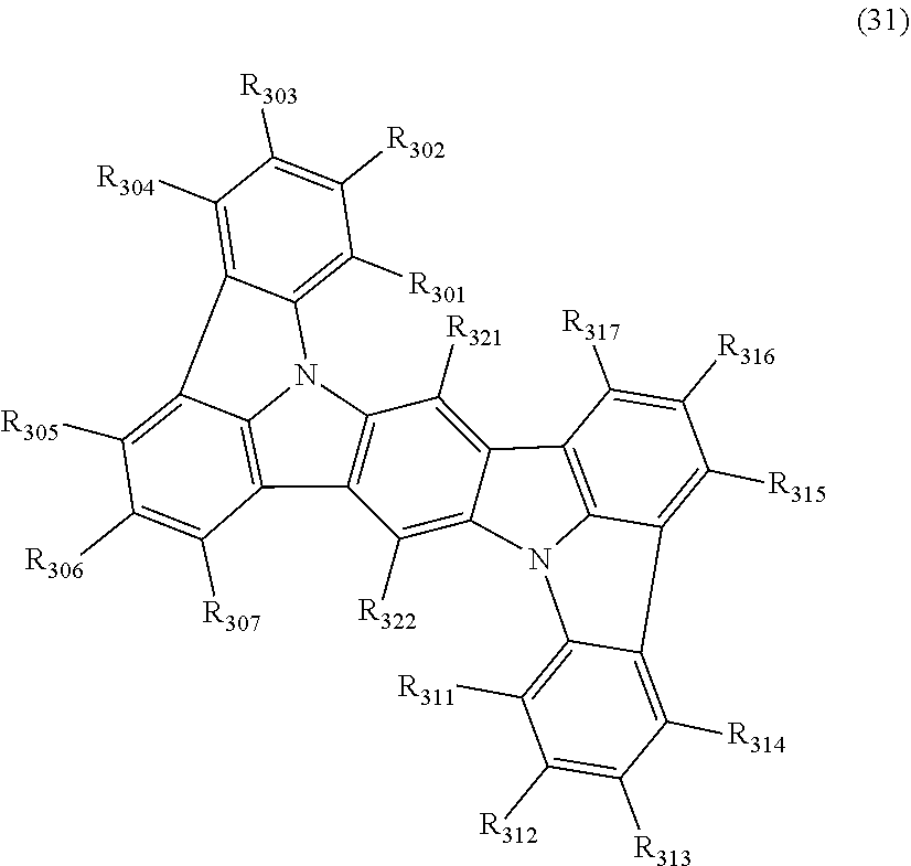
C1([R304])=C2C3=C([R305])C([R306])=C([R307])C4=C3N(C2=C([R301])C([R302])=C1[R303])C1=C4C([R322])=C2C(=C1[R321])C1=C3C(=C([R315])C([R316])=C1[R317])C1=C([R314])C([R313])=C([R312])C([R311])=C1N23
